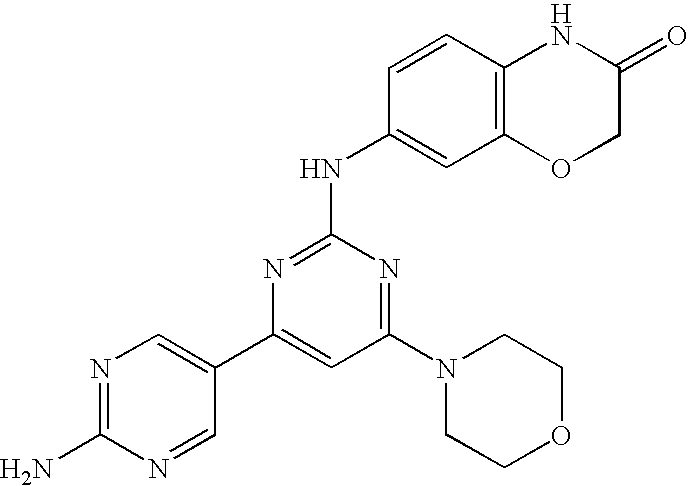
N1=C(N)N=CC(C2=CC(N3CCOCC3)=NC(NC3=CC4=C(C=C3)NC(=O)CO4)=N2)=C1
